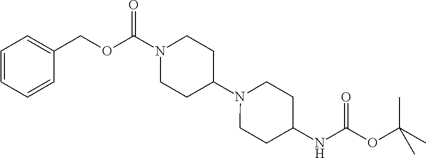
C1=CC=CC(COC(N2CCC(N3CCC(NC(OC(C)(C)C)=O)CC3)CC2)=O)=C1
